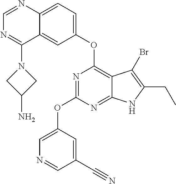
C12=NC(OC3=CN=CC(C#N)=C3)=NC(OC3=CC=C4C(=C3)C(N3CC(N)C3)=NC=N4)=C1C(Br)=C(CC)N2
